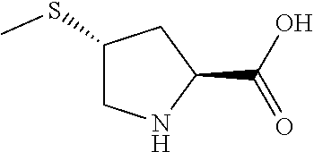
C1(SC)CNC(C(O)=O)C1
